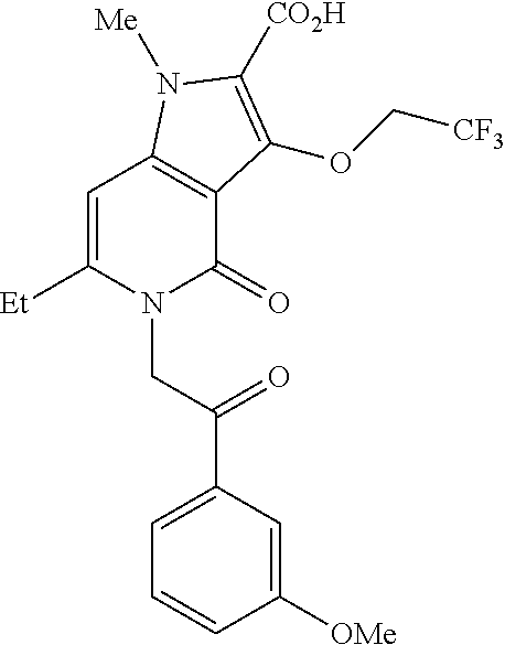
C1=C([Et])N(CC(C2=CC=CC([OMe])=C2)=O)C(=O)C2=C1N([Me])C([CO2H])=C2OC[CF3]
